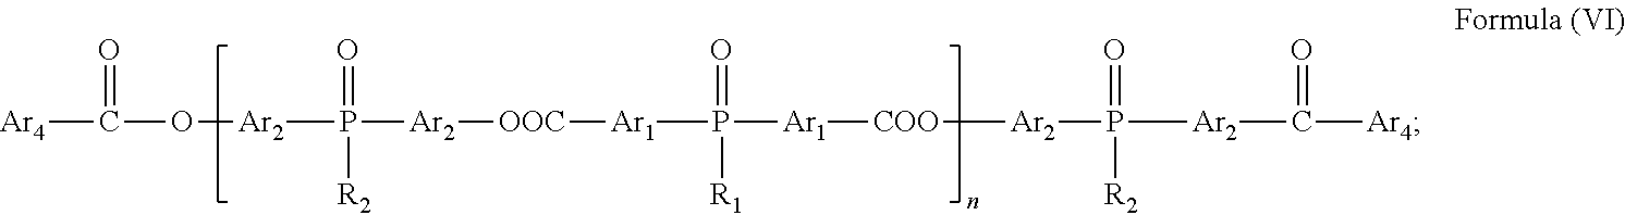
[Ar4]C(O[Ar2]P([Ar2][OOC][Ar1]P([Ar1][COO][Ar2]P(=O)([Ar2]C([Ar4])=O)[R2])(=O)[R1])(=O)[R2])=O
